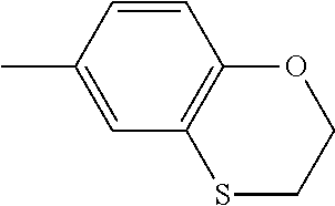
CC1=CC2=C(C=C1)OCCS2
